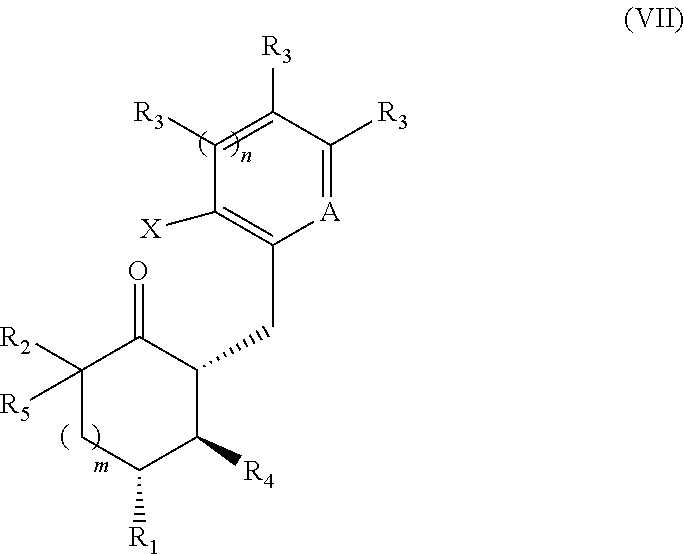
C1([R1])C([R4])C(CC2=C([X])C([R3])=C([R3])C([R3])=[A]2)C(=O)C([R2])([R5])C1
